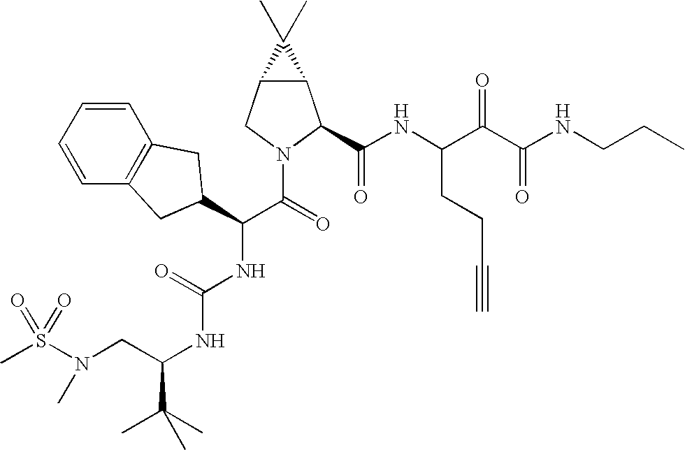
S(N(CC(NC(NC(C(=O)N1C(C(NC(C(C(NCCC)=O)=O)CCC#C)=O)C2C(C1)C2(C)C)C1CC2=C(C=CC=C2)C1)=O)C(C)(C)C)C)(=O)(=O)C
